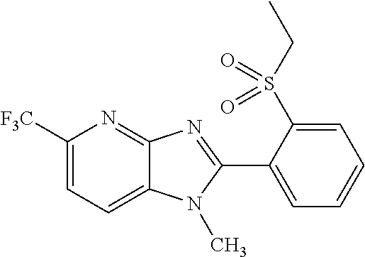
C1([F3C])=CC=C2C(=N1)N=C(C1=CC=CC=C1S(CC)(=O)=O)N2C
